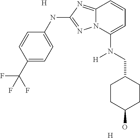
C1=CC(C(F)(F)F)=CC=C1NC1=NN2C(=N1)C=CC=C2N(CC1CCC(O)CC1)[H].[H].[H]
